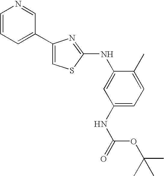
C1(NC2=NC(C3=CC=CN=C3)=CS2)=CC(NC(OC(C)(C)C)=O)=CC=C1C
